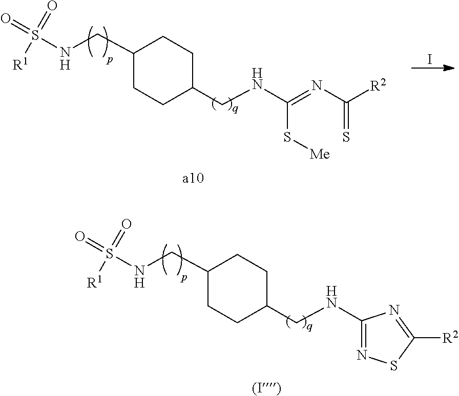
I.C1(CNS(=O)(=O)[R1])CCC(CNC(=NC(=S)[R2])S[Me])CC1.C1(CNS(=O)(=O)[R1])CCC(CNC2=NSC([R2])=N2)CC1
